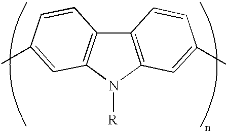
C12=C(C3=C(N1[R])C=C(C)C=C3)C=CC(C)=C2
